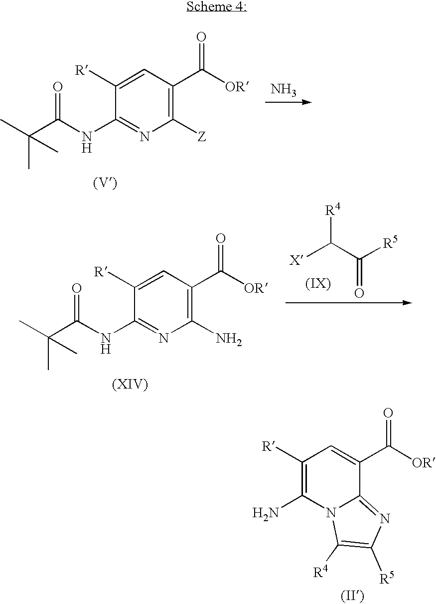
C1(NC(C(C)(C)C)=O)=NC([Z])=C(C([OR])=O)C=C1[R].N.C1(NC(C(C)(C)C)=O)=NC(N)=C(C([OR])=O)C=C1[R].[X]C(C([R5])=O)[R4].C1(N)=C([R])C=C(C([OR])=O)C2=NC([R5])=C([R4])N12
